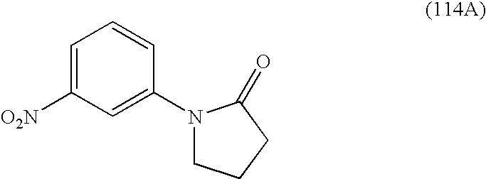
C1=C([O2N])C=C(N2CCCC2=O)C=C1
